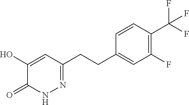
C(C1=CC(F)=C(C(F)(F)F)C=C1)CC1=NNC(=O)C(O)=C1
